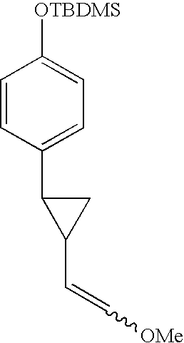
C1=CC(C2C(C=C[OMe])C2)=CC=C1[OTBDMS]
